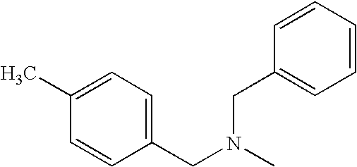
C1=C(C)C=CC(CN(CC2=CC=CC=C2)C)=C1
